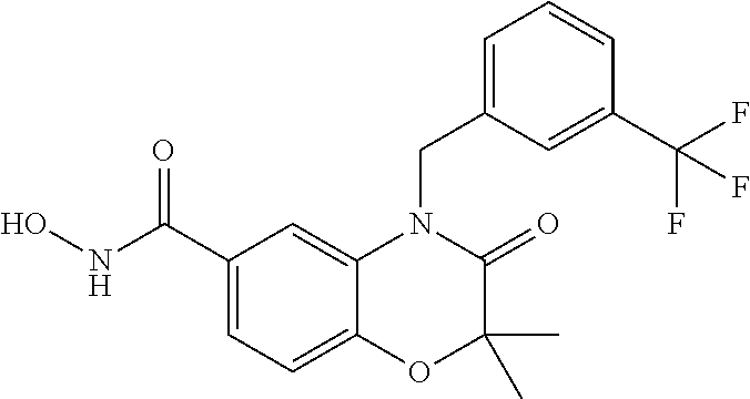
C1(C(NO)=O)=CC=C2C(=C1)N(CC1=CC=CC(C(F)(F)F)=C1)C(=O)C(C)(C)O2
